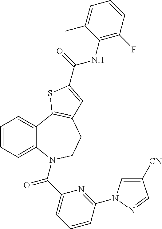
C1=CC=C2C(=C1)C1=C(CCN2C(C2=CC=CC(N3C=C([CN])C=N3)=N2)=O)C=C(C(NC2=C(F)C=CC=C2C)=O)S1
